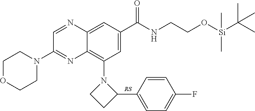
C1OCCN(C2=NC3=C(N4CCC4C4=CC=C(F)C=C4)C=C(C(NCCO[Si](C(C)(C)C)(C)C)=O)C=C3N=C2)C1
